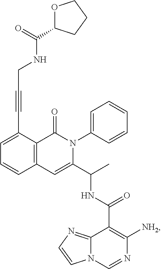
C1=C(C#CCNC(C2OCCC2)=O)C2=C(C=C1)C=C(C(C)NC(=O)C1=C([NH2])N=CN3C1=NC=C3)N(C1=CC=CC=C1)C2=O
